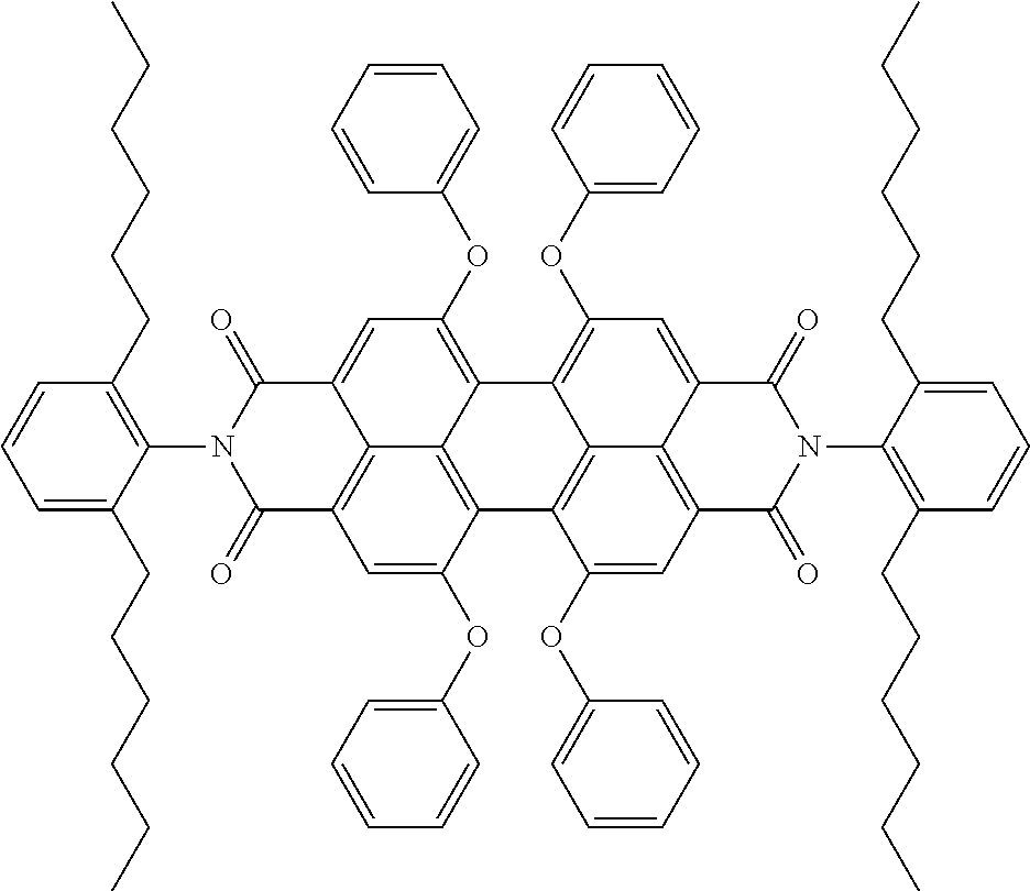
C1(OC2=CC=CC=C2)=CC2=C3C4=C1C1=C5C6=C(C=C1OC1=CC=CC=C1)C(=O)N(C1=C(CCCCCC)C=CC=C1CCCCCC)C(=O)C6=CC(OC1=CC=CC=C1)=C5C4=C(OC1=CC=CC=C1)C=C3C(=O)N(C1=C(CCCCCC)C=CC=C1CCCCCC)C2=O
